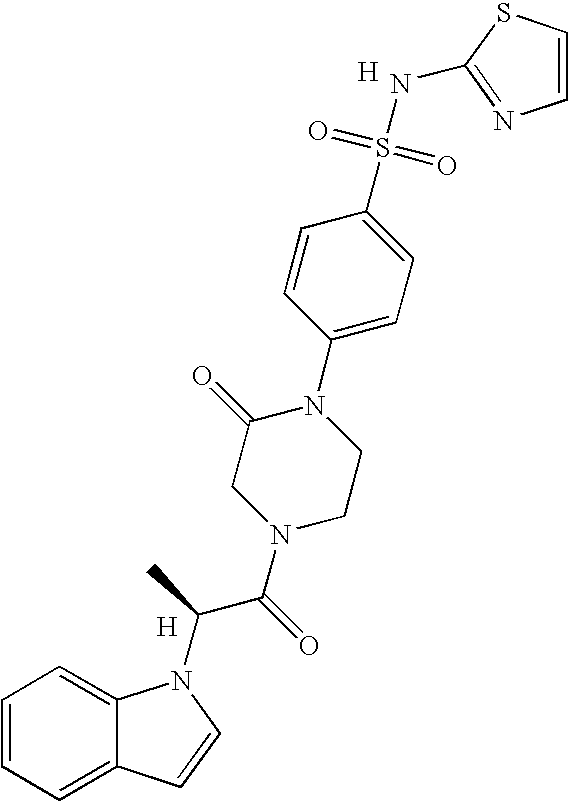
C1=CC=C2C(=C1)N(C(C(N1CCN(C3=CC=C(S(=O)(=O)NC4=NC=CS4)C=C3)C(=O)C1)=O)C)C=C2.[H].[H]
